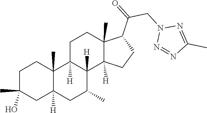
C1C(C)(O)CC2([H])C(C)(C1)C1([H])C([H])(C(C)C2)C2([H])C(C)(CC1)C(C(CN1N=NC(C)=N1)=O)CC2
